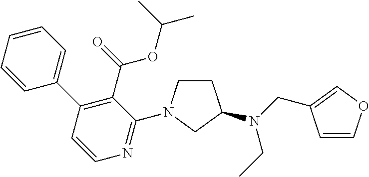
C1=CC=CC(C2=C(C(=O)OC(C)C)C(N3CCC(N(CC)CC4=COC=C4)C3)=NC=C2)=C1
